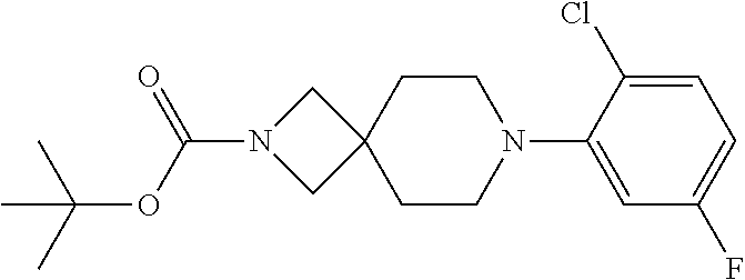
C(N1CC2(C1)CCN(C1=CC(F)=CC=C1Cl)CC2)(=O)OC(C)(C)C
